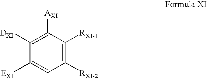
C1([RXI-2])=C([RXI-1])C([AXI])=C([DXI])C([EXI])=C1
